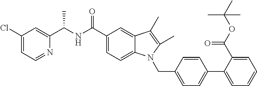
C1(Cl)=CC=NC(C(NC(C2=CC=C3C(=C2)C(C)=C(C)N3CC2=CC=C(C3=CC=CC=C3C(OC(C)(C)C)=O)C=C2)=O)C)=C1
